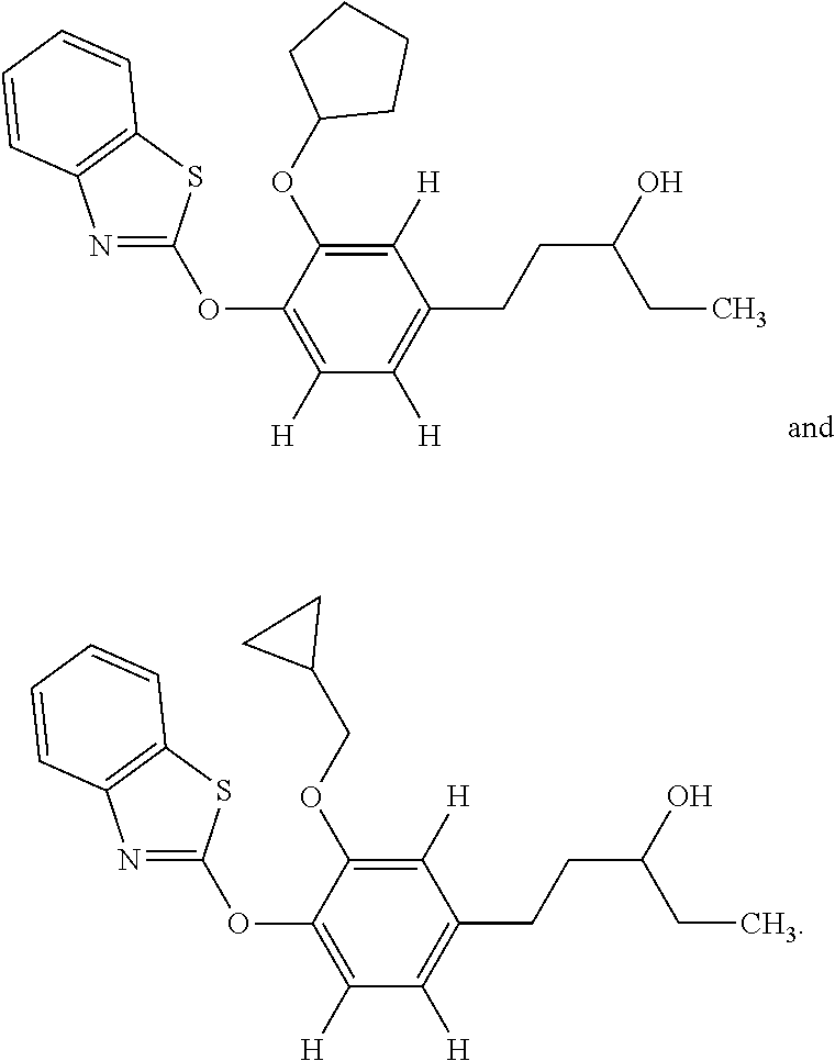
C1=CC=CC2=C1N=C(OC1=C([H])C([H])=C(CCC(O)CC)C([H])=C1OC1CCCC1)S2.C1=CC=CC2=C1N=C(OC1=C([H])C([H])=C(CCC(O)CC)C([H])=C1OCC1CC1)S2
